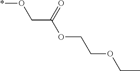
*OCC(=O)OCCOCC
